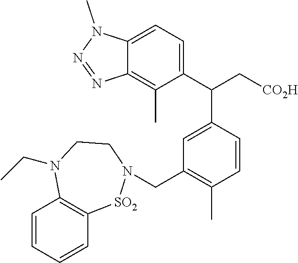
C1=CC=CC2=C1N(CC)CCN(CC1=C(C)C=CC(C(C[CO2H])C3=CC=C4C(=C3C)N=NN4C)=C1)[SO2]2
